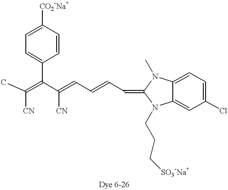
CC(=C(C(=CC=CC=C1N(CCC[SO3-Na+])C2=CC(Cl)=CC=C2N1C)[CN])C1=CC=C([CO2-Na+])C=C1)[CN]
